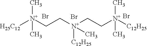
[H25C12][N+](CC[N+](CC[N+]([C12H25])(C)C)([C12H25])C)(C)C.Br.Br.Br
